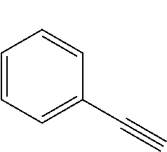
C1=CC=C(C#C)C=C1
